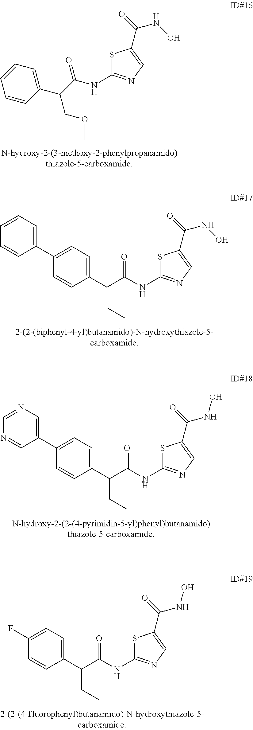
N(C1=NC=C(C(=O)NO)S1)C(C(C1=CC=CC=C1)COC)=O.N(C1=NC=C(C(=O)NO)S1)C(C(C1=CC=C(C2=CC=CC=C2)C=C1)CC)=O.N(C1=NC=C(C(=O)NO)S1)C(C(C1=CC=C(C2=CN=CN=C2)C=C1)CC)=O.N(C1=NC=C(C(=O)NO)S1)C(C(C1=CC=C(F)C=C1)CC)=O
